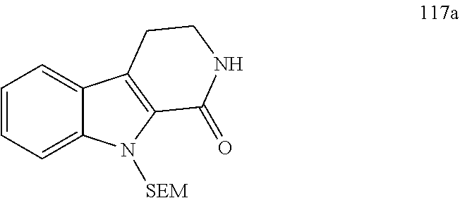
C1=CC=C2C(=C1)C1=C(N2[SEM])C(=O)NCC1
